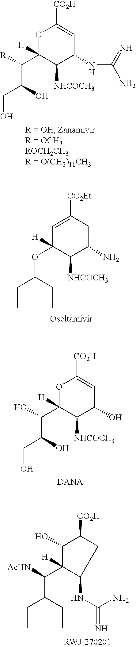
O1C(C(C(O)CO)[R])([H])C([NHCOCH3])C(NC(N)=N)C=C1[CO2H].C1=C([CO2Et])CC(N)C([NHCOCH3])C1(OC(CC)CC)[H].O1C(C(C(O)CO)O)([H])C([NHCOCH3])C(O)C=C1[CO2H].C1(O)C(C(C(CC)CC)[AcHN])([H])C(NC(N)=N)CC1[CO2H]
